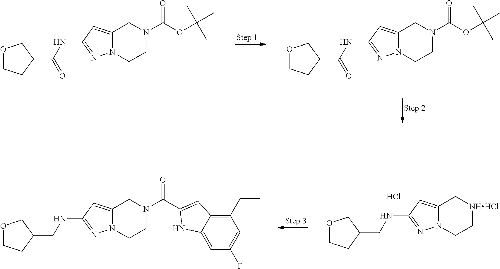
C12=CC(NC(C3COCC3)=O)=NN1CCN(C(=O)OC(C)(C)C)C2.C12=CC(NC(C3COCC3)=O)=NN1CCN(C(=O)OC(C)(C)C)C2.C12=CC(NCC3COCC3)=NN1CC[NHHCl]C2.Cl.C12=CC(NCC3COCC3)=NN1CCN(C(=O)C1=CC3=C(CC)C=C(F)C=C3N1)C2
